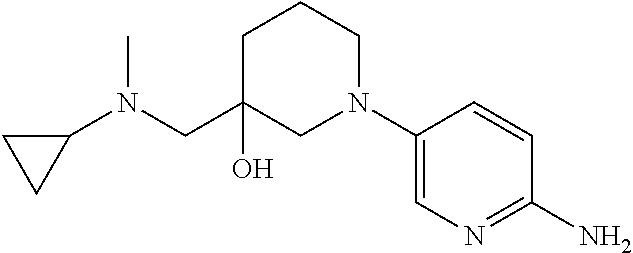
C1(N)=NC=C(N2CCCC(CN(C3CC3)C)(O)C2)C=C1
